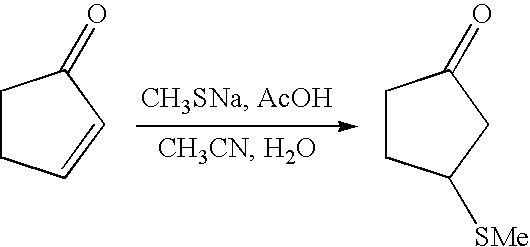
C1CC=CC1=O.C1CC([SMe])CC1=O
